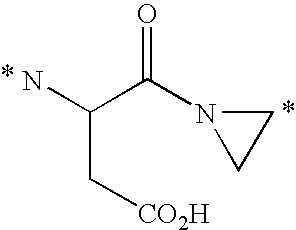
C(C(N1CC1)=O)(N)C[CO2H]
